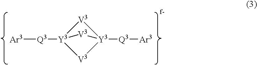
[Ar3][Q3][Y3]12[V3][Y3]([Q3][Ar3])([V3]1)[V3]2
